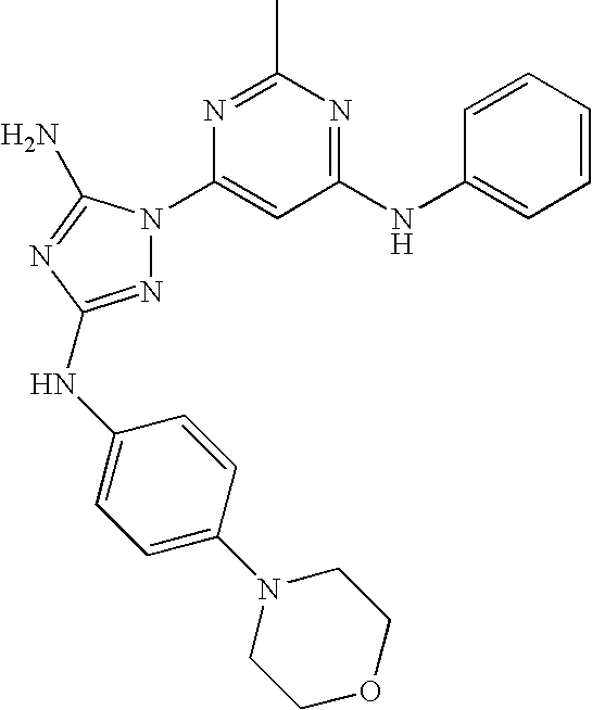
N1=C(NC2=CC=C(N3CCOCC3)C=C2)N=C(N)N1C1=CC(NC2=CC=CC=C2)=NC(C)=N1
